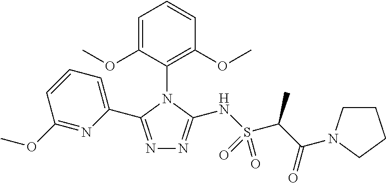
N1=C(C2=CC=CC(OC)=N2)N(C2=C(OC)C=CC=C2OC)C(NS(C(C)C(=O)N2CCCC2)(=O)=O)=N1
